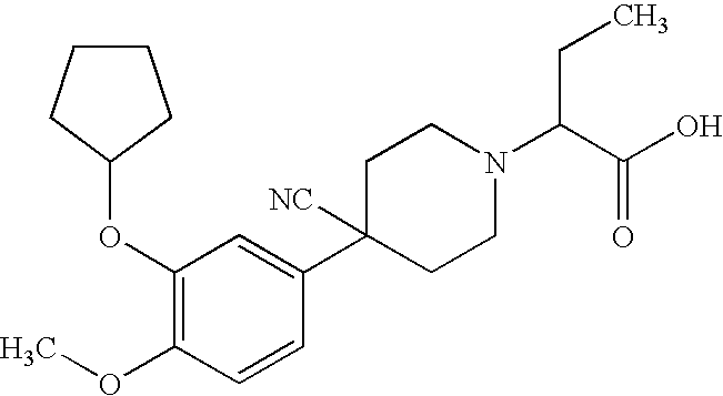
C1(OC2CCCC2)=C(OC)C=CC(C2([NC])CCN(C(C(O)=O)CC)CC2)=C1
